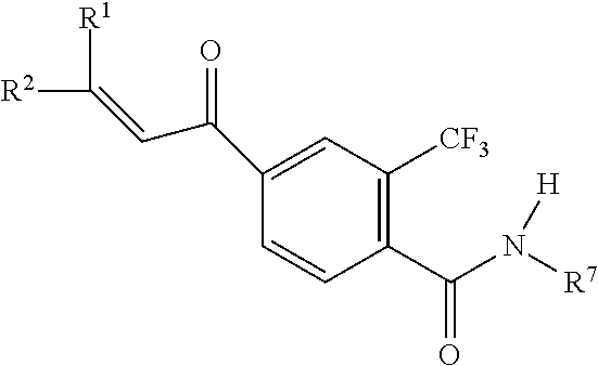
C1(C(N([R7])[H])=O)=C([CF3])C=C(C(C=C([R1])[R2])=O)C=C1
